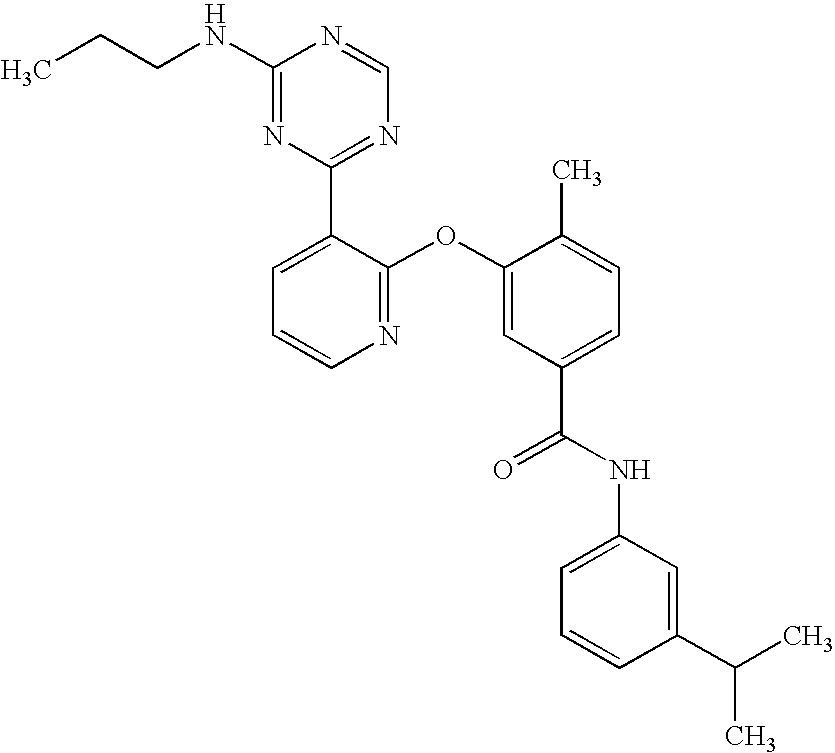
C1(C2=NC=NC(NCCC)=N2)=CC=CN=C1OC1=CC(C(NC2=CC=CC(C(C)C)=C2)=O)=CC=C1C
